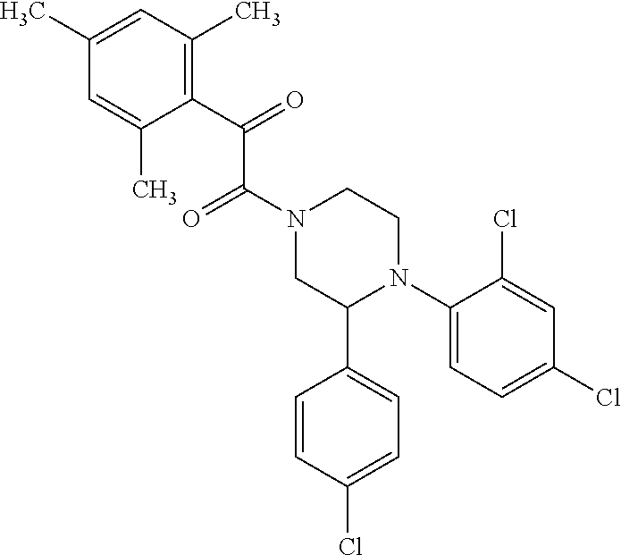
C(C(N1CC(C2=CC=C(Cl)C=C2)N(C2=CC=C(Cl)C=C2Cl)CC1)=O)(C1=C(C)C=C(C)C=C1C)=O
